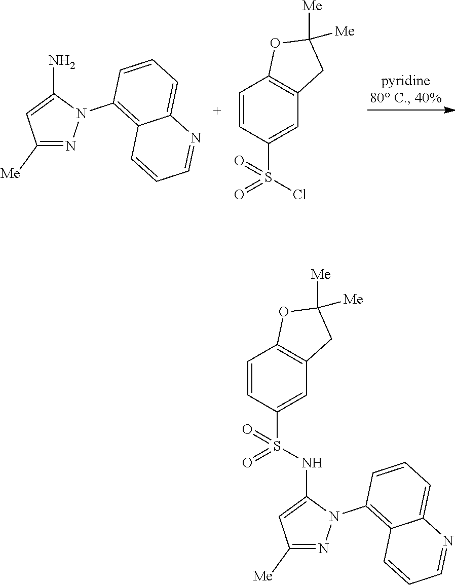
C1([Me])=NN(C2=C3C(=CC=C2)N=CC=C3)C(N)=C1.C1=CC(S(Cl)(=O)=O)=CC2=C1OC([Me])([Me])C2.C1=CC(S(NC2=CC([Me])=NN2C2=C3C(=CC=C2)N=CC=C3)(=O)=O)=CC2=C1OC([Me])([Me])C2
